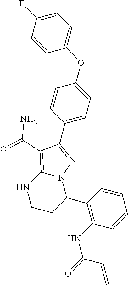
C1=C(OC2=CC=C(C3=NN4C(=C3C(=O)N)NCCC4C3=C(NC(=O)C=C)C=CC=C3)C=C2)C=CC(F)=C1
